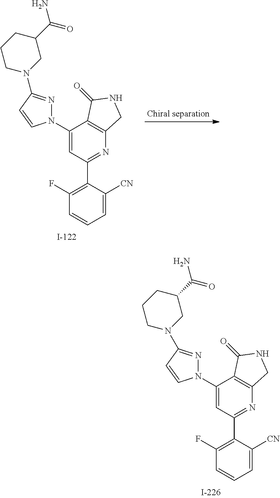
C1(C2=NC3=C(C(N4N=C(N5CC(C(=O)N)CCC5)C=C4)=C2)C(=O)NC3)=C(F)C=CC=C1[CN].C1(C2=NC3=C(C(N4N=C(N5CC(C(=O)N)CCC5)C=C4)=C2)C(=O)NC3)=C(F)C=CC=C1[CN]
